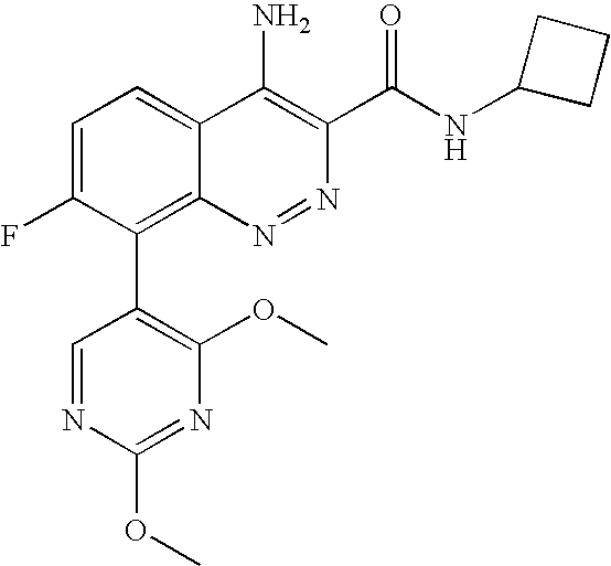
C1=C(F)C(C2=C(OC)N=C(OC)N=C2)=C2C(=C1)C(N)=C(C(NC1CCC1)=O)N=N2
